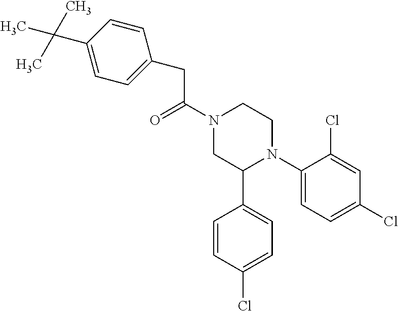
C(C(N1CC(C2=CC=C(Cl)C=C2)N(C2=CC=C(Cl)C=C2Cl)CC1)=O)C1=CC=C(C(C)(C)C)C=C1
